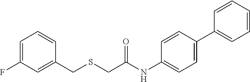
C1=C(F)C=C(CSCC(NC2=CC=C(C3=CC=CC=C3)C=C2)=O)C=C1
